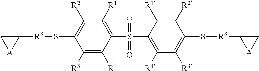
C1([R6]SC2=C([R2])C([R1])=C(S(C3=C([R4])C([R3])=C(S[R6]C4[A]C4)C([R2])=C3[R1])(=O)=O)C([R4])=C2[R3])C[A]1
